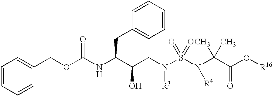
C1=CC=CC(COC(NC(C(CN(S(N(C(C(O[R16])=O)(C)C)[R4])(=O)=O)[R3])O)CC2=CC=CC=C2)=O)=C1
